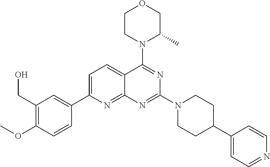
C1=C(C2=CC(CO)=C(OC)C=C2)N=C2C(=C1)C(N1C(C)COCC1)=NC(N1CCC(C3=CC=NC=C3)CC1)=N2
